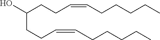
C(CCC=CCCCCC)(CCC=CCCCCC)O
